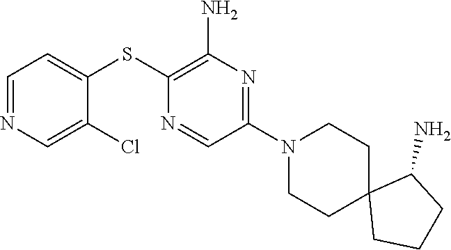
S(C1=C(N)N=C(N2CCC3(CC2)CCCC3N)C=N1)C1=CC=NC=C1Cl
